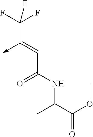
C(C(NC(C(=O)OC)C)=O)=C(->C)C(F)(F)F
